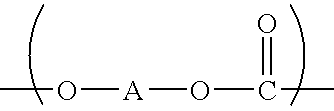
CO[A]OC(C)=O
